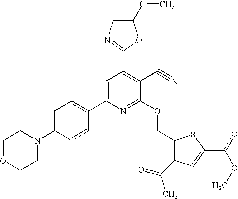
C1OCCN(C2=CC=C(C3=CC(C4=NC=C(OC)O4)=C(C#N)C(OCC4=C(C(=O)C)C=C(C(=O)OC)S4)=N3)C=C2)C1
